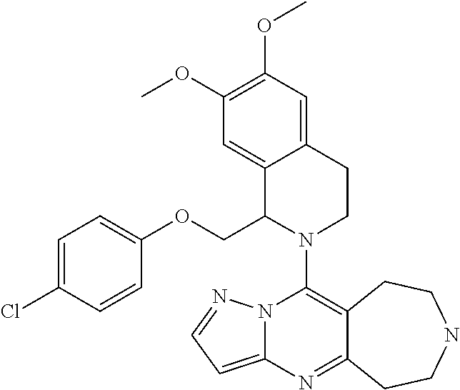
N12C(=CC=N1)N=C1C(=C2N2CCC3=CC(OC)=C(OC)C=C3C2COC2=CC=C(Cl)C=C2)CCNCC1
